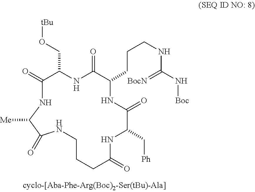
C1CCC(=O)NC(C[Ph])C(=O)NC(CCCNC(N[Boc])=[BocN])C(=O)NC(CO[tBu])C(=O)NC([Me])C(=O)N1
